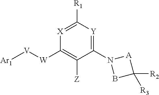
C1(N2BC([R3])([R2])[A]2)=[Y]C([R1])=[X]C([W][V][Ar1])=C1[Z]
